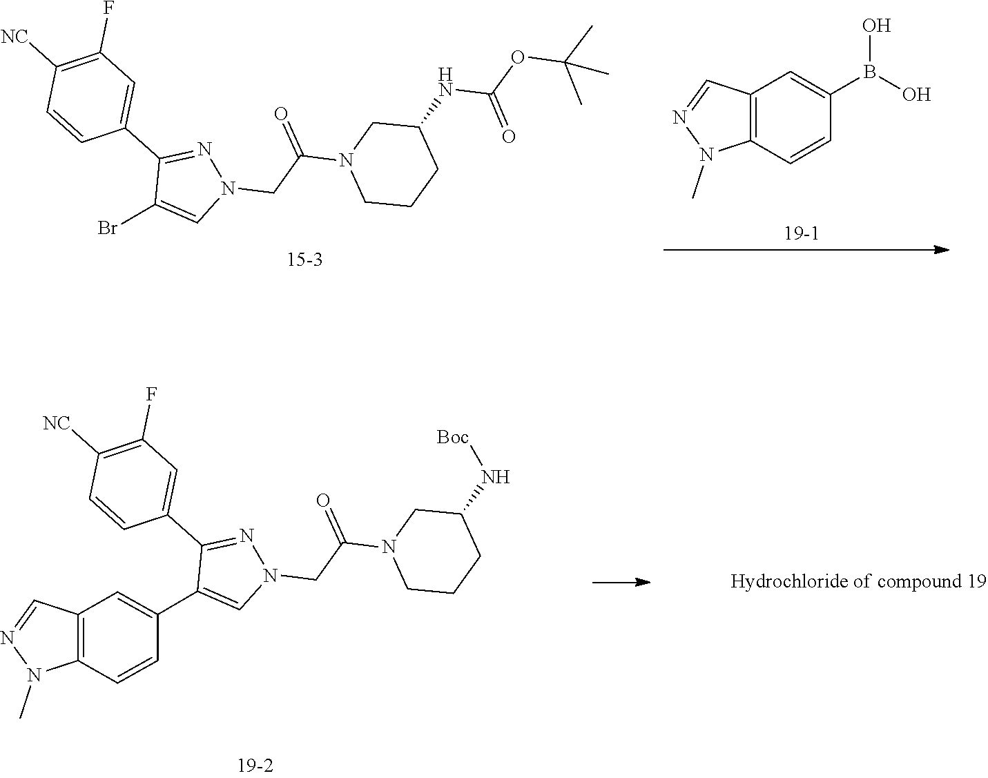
C1(N[Boc])CN(C(CN2N=C(C3=CC(F)=C([NC])C=C3)C(C3=CC4=C(C=C3)N(C)N=C4)=C2)=O)CCC1.C1(NC(=O)OC(C)(C)C)CN(C(CN2N=C(C3=CC(F)=C([NC])C=C3)C(Br)=C2)=O)CCC1.C12=C(C=CC(B(O)O)=C1)N(C)N=C2
